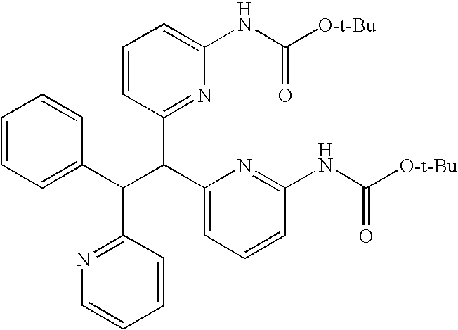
C1=CC=C(C(C(C2=CC=CC(NC([O-t-Bu])=O)=N2)C2=NC(NC([O-t-Bu])=O)=CC=C2)C2=NC=CC=C2)C=C1
